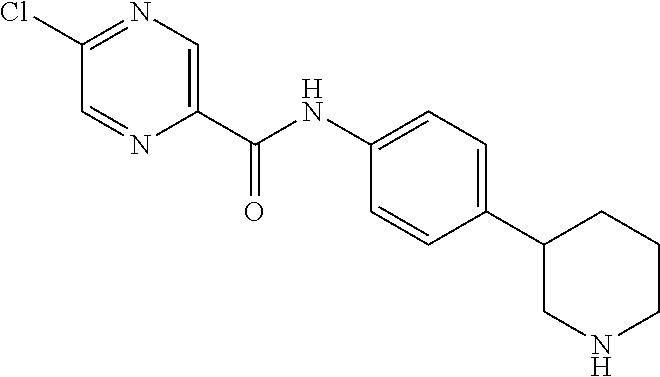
C1(Cl)=NC=C(C(NC2=CC=C(C3CNCCC3)C=C2)=O)N=C1
